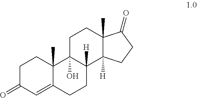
C1C(=O)C=C2C(C)(C1)C1(O)C([H])(CC2)C2([H])C(C)(CC1)C(=O)CC2
